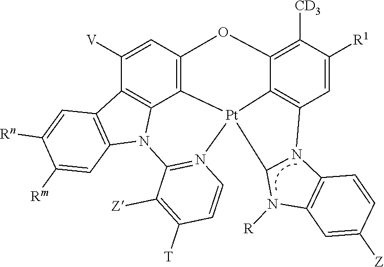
C1([V])=CC2=C3C4=C1C1=C(N4C4=N(C=CC([T])=C4[Z])[Pt]34C3=C(C=C([R1])C([CD3])=C3O2)N2C3=C(N([R])C24)C=C([Z])C=C3)C=C([Rm])C([Rn])=C1
